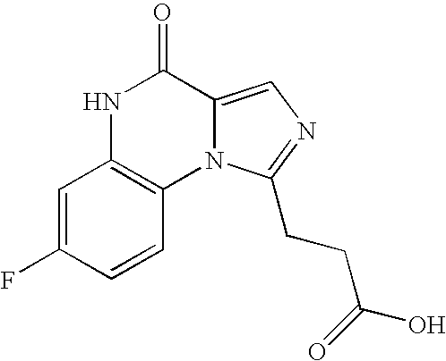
N1C2=C(N3C(=CN=C3CCC(=O)O)C1=O)C=CC(F)=C2
